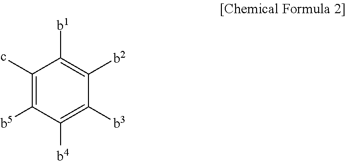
C1(c)=C([b5])C([b4])=C([b3])C([b2])=C1[b1]
